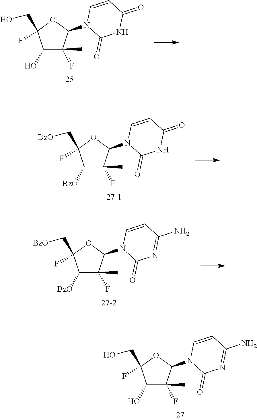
C1(O)C(C)(F)C(N2C(=O)N=C(N)C=C2)OC1(F)CO.C1(O)C(C)(F)C(N2C(=O)NC(=O)C=C2)OC1(F)CO.C1([BzO])C(C)(F)C(N2C(=O)NC(=O)C=C2)OC1(F)C[BzO].C1([BzO])C(C)(F)C(N2C(=O)N=C(N)C=C2)OC1(F)C[BzO]
